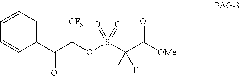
O(S(C(C([OMe])=O)(F)F)(=O)=O)C(C(C1=CC=CC=C1)=O)[CF3]
